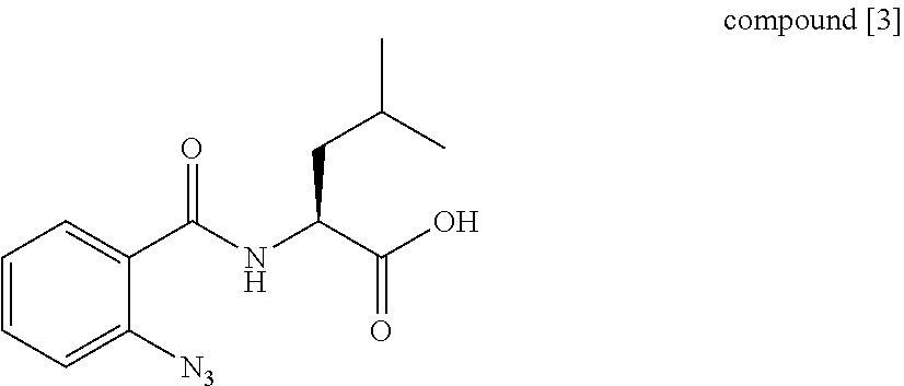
C1=CC=C([N3])C(C(NC(C(=O)O)CC(C)C)=O)=C1
